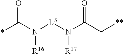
*C(N([L3]N(C(C[**])=O)[R17])[R16])=O
